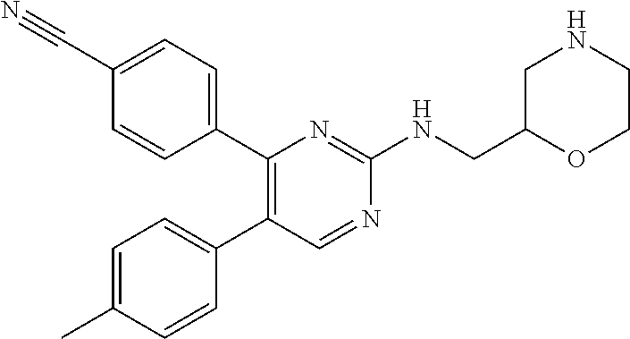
C1(C2=CC=C(C#N)C=C2)=C(C2=CC=C(C)C=C2)C=NC(NCC2CNCCO2)=N1
